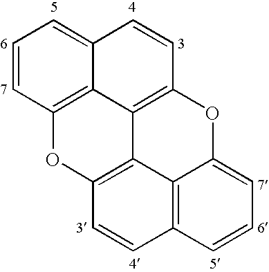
C1=CC2=C3C(=C1)C=CC1=C3C3=C(O2)C=CC2=C3C(=CC=C2)O1
